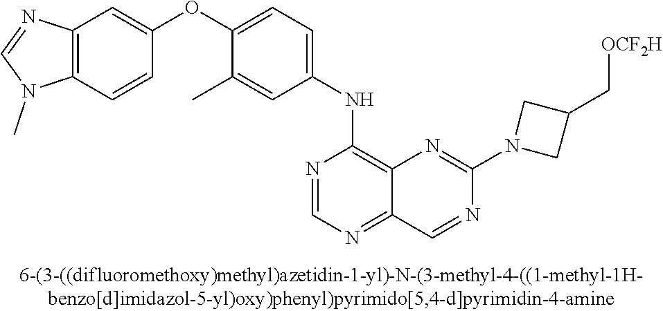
C12=C(C=CC(OC3=CC=C(NC4=C5C(=NC=N4)C=NC(N4CC(C[OCF2H])C4)=N5)C=C3C)=C1)N(C)C=N2
